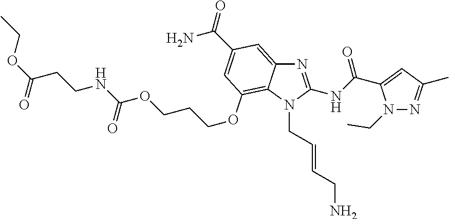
NCC=CCN1C(NC(=O)C2=CC(C)=NN2CC)=NC2=CC(C(N)=O)=CC(OCCCOC(NCCC(OCC)=O)=O)=C12
